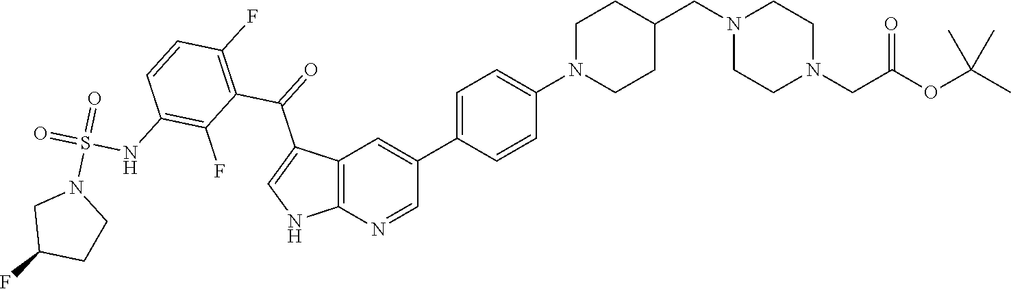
C12=C(N=CC(C3=CC=C(N4CCC(CN5CCN(CC(OC(C)(C)C)=O)CC5)CC4)C=C3)=C1)NC=C2C(=O)C1=C(F)C=CC(NS(=O)(=O)N2CC(F)CC2)=C1F
